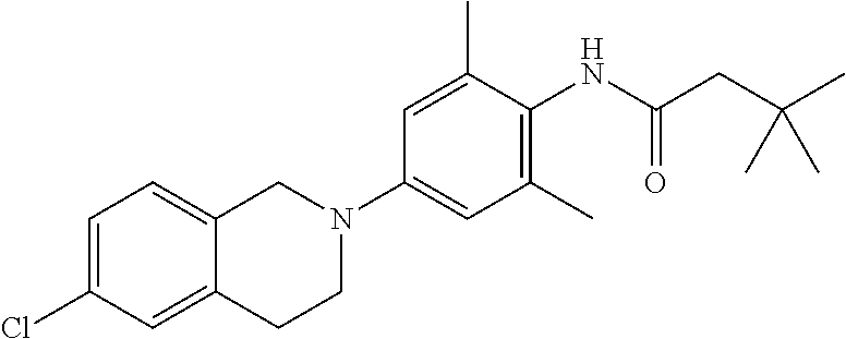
C1(Cl)=CC=C2C(=C1)CCN(C1=CC(C)=C(NC(CC(C)(C)C)=O)C(C)=C1)C2
